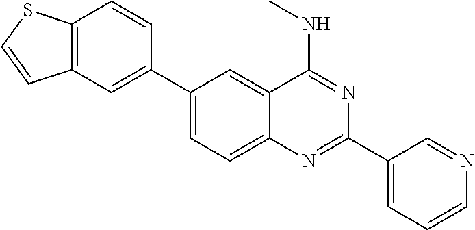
C1(C2=CC3=C(C=C2)SC=C3)=CC=C2C(=C1)C(NC)=NC(C1=CC=CN=C1)=N2
